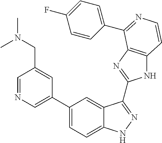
C1(C2=CN=CC(CN(C)C)=C2)=CC=C2C(=C1)C(C1=NC3=C(N1)C=CN=C3C1=CC=C(F)C=C1)=NN2
